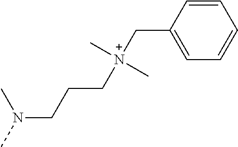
N(CCC[N+](CC1=CC=CC=C1)(C)C)(C)C
